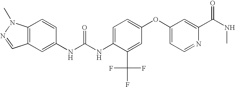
C12=C(N(C)N=C1)C=CC(NC(NC1=CC=C(OC3=CC=NC(C(NC)=O)=C3)C=C1C(F)(F)F)=O)=C2
